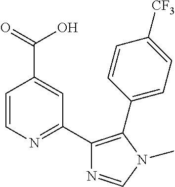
C1=CN=C(C2=C(C3=CC=C([CF3])C=C3)N(C)C=N2)C=C1C(=O)O
